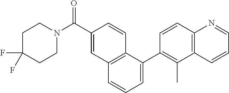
C1C(F)(F)CCN(C(C2=CC3=C(C=C2)C(C2=C(C)C4=C(N=CC=C4)C=C2)=CC=C3)=O)C1
